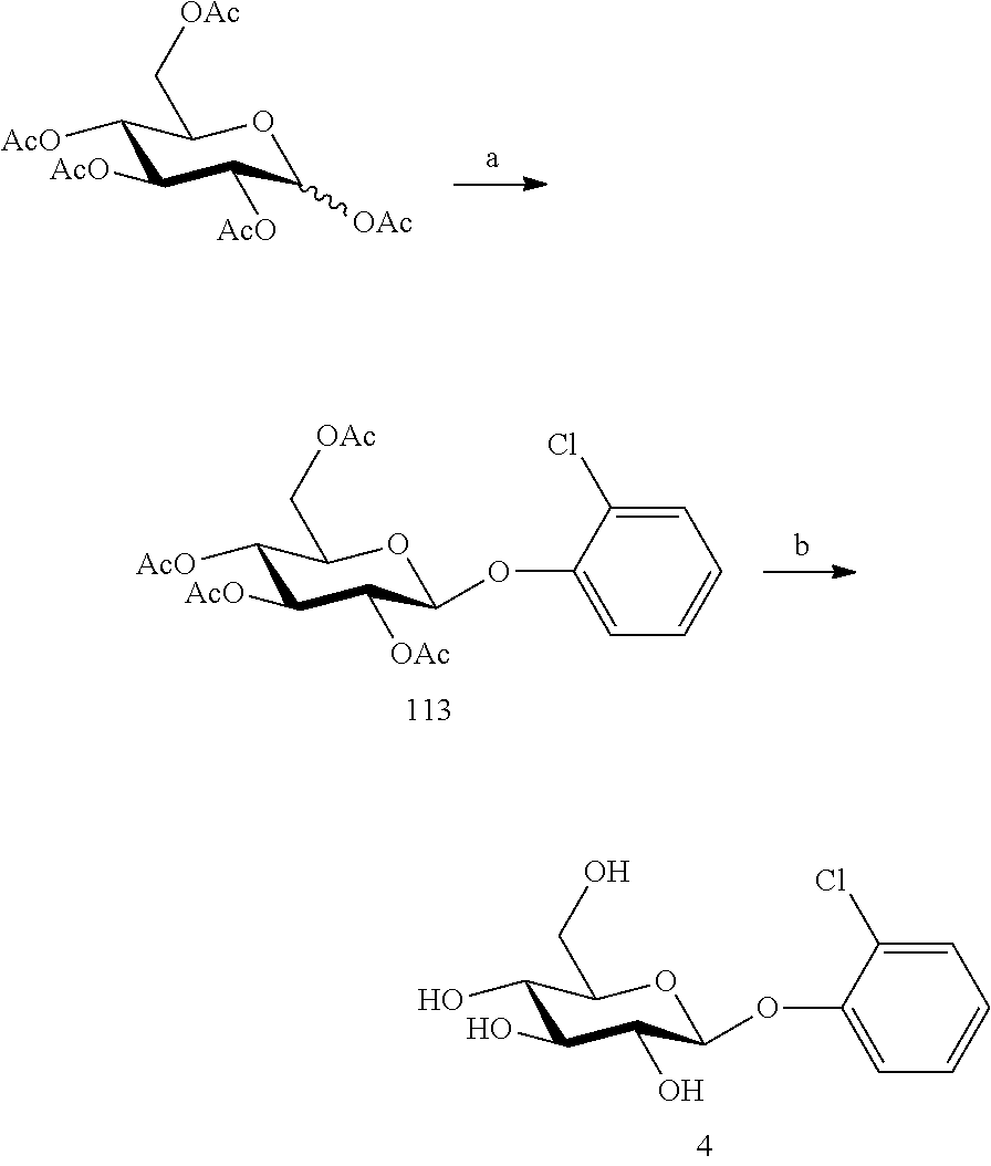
C1([AcO])C([AcO])C([AcO])C([OAc])OC1C[OAc].C1([AcO])C([AcO])C([OAc])C(OC2=CC=CC=C2Cl)OC1C[OAc].C1(O)C(O)C(O)C(OC2=CC=CC=C2Cl)OC1CO
